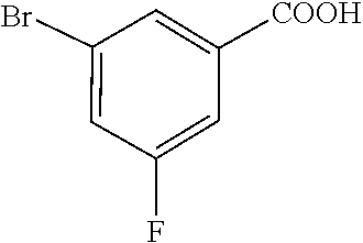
C1=C(Br)C=C([COOH])C=C1F
